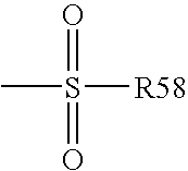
S(=O)(=O)(C)[R58]
